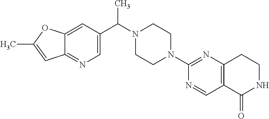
C12=CC(C(N3CCN(C4=NC5=C(C=N4)C(=O)NCC5)CC3)C)=CN=C1C=C(C)O2
